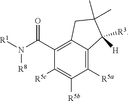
C1(C(N([R1])[R8])=O)=C2C(=C([R5a])C([R5b])=C1[R5c])C([R3])([H])C(C)(C)C2
